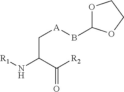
C(C([R2])=O)(N[R1])C[A]BC1OCCO1
